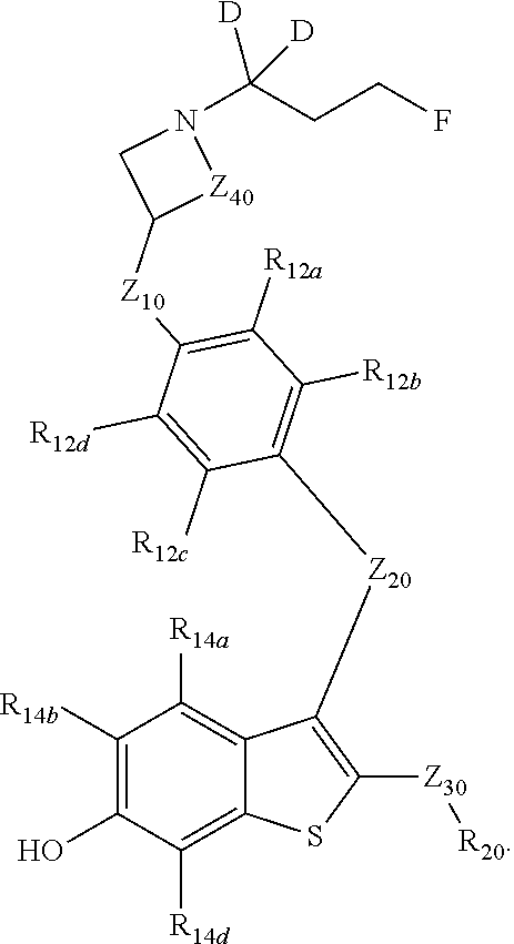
C1([R14b])=C(O)C([R14d])=C2C(=C1[R14a])C([Z20]C1=C([R12b])C([R12a])=C([Z10]C3[Z40]N(C(CCF)([D])[D])C3)C([R12d])=C1[R12c])=C([Z30][R20])S2
